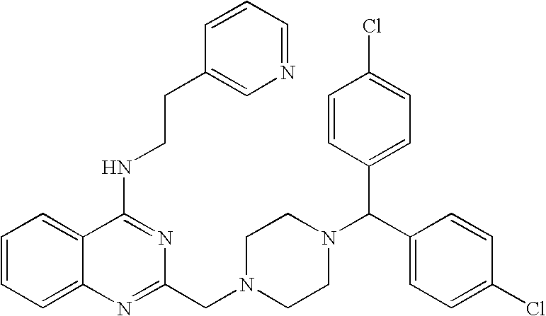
C1=CC=C2C(=C1)C(NCCC1=CN=CC=C1)=NC(CN1CCN(C(C3=CC=C(Cl)C=C3)C3=CC=C(Cl)C=C3)CC1)=N2
